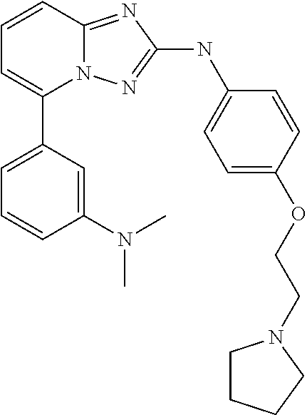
C1=CC2=NC(NC3=CC=C(OCCN4CCCC4)C=C3)=NN2C(C2=CC=CC(N(C)C)=C2)=C1
